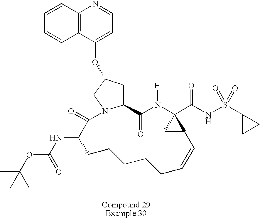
C12CC(OC3=CC=NC4=C3C=CC=C4)CN1C(=O)C(NC(=O)OC(C)(C)C)CCCCCC=CC1C(C(NS(C3CC3)(=O)=O)=O)(N([H])C2=O)C1
